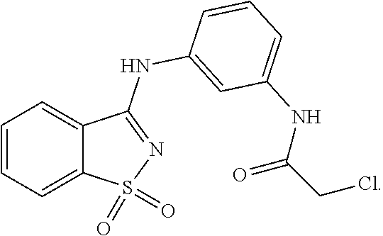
C1=CC=C2C(=C1)C(NC1=CC(NC(CCl)=O)=CC=C1)=NS2(=O)=O
